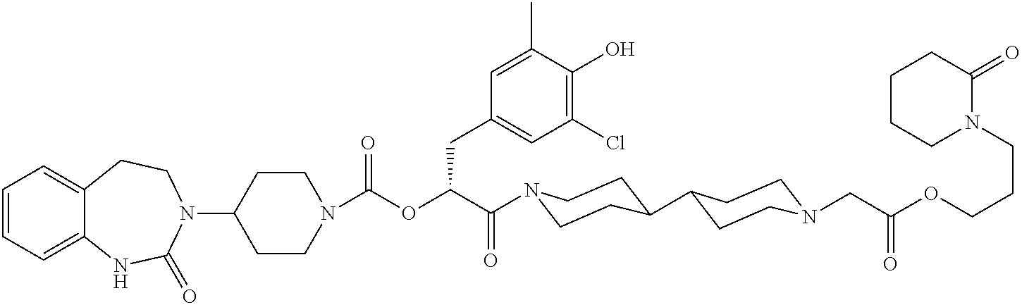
C1=CC=C2C(=C1)CCN(C1CCN(C(=O)OC(C(=O)N3CCC(C4CCN(CC(=O)OCCCN5C(=O)CCCC5)CC4)CC3)CC3=CC(Cl)=C(O)C(C)=C3)CC1)C(=O)N2
